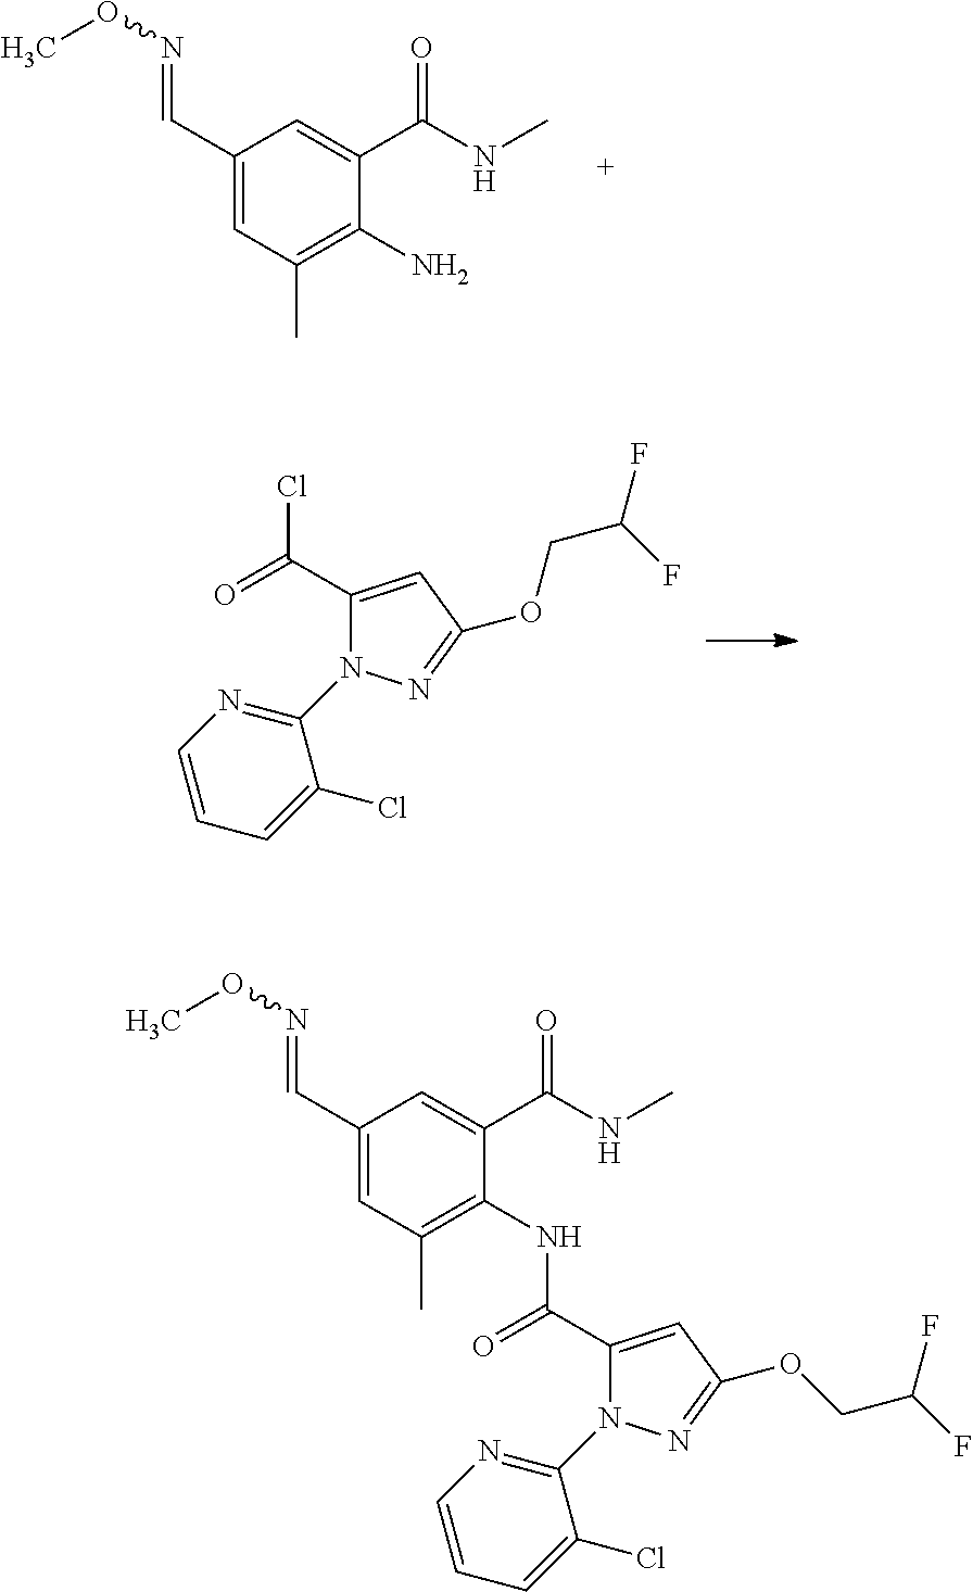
C1(C)=C(N)C(C(=O)NC)=CC(C=NOC)=C1.ClC(=O)C1=CC(OCC(F)F)=NN1C1=NC=CC=C1Cl.C1(C)=C(NC(=O)C2=CC(OCC(F)F)=NN2C2=NC=CC=C2Cl)C(C(=O)NC)=CC(C=NOC)=C1
